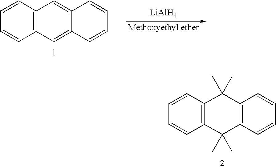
C1=CC2=C(C=C1)C(C)(C)C1=C(C2(C)C)C=CC=C1.C1=CC2=C(C=C1)C=C1C(=C2)C=CC=C1.[LiAlH4]
